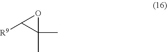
C1(C)(C)OC1[R9]
